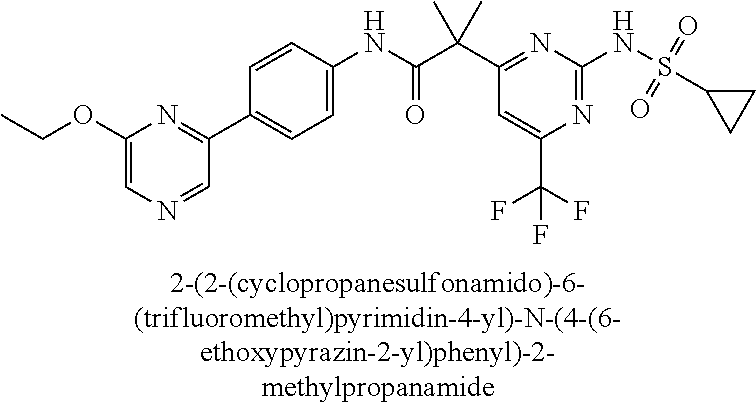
C1(NC(=O)C(C2=NC(NS(C3CC3)(=O)=O)=NC(C(F)(F)F)=C2)(C)C)=CC=C(C2=NC(OCC)=CN=C2)C=C1
